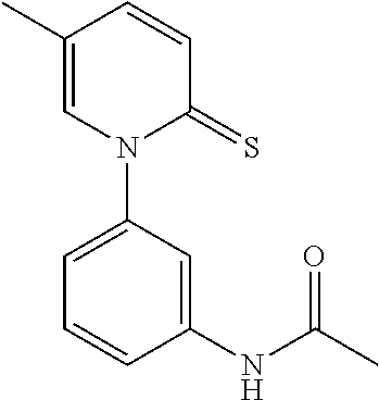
C1=CC(C)=CN(C2=CC=CC(NC(C)=O)=C2)C1=S
